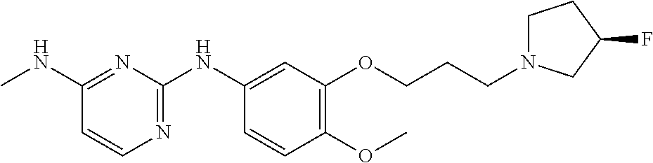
CNC1=NC(NC2=CC(OCCCN3CCC(F)C3)=C(OC)C=C2)=NC=C1
